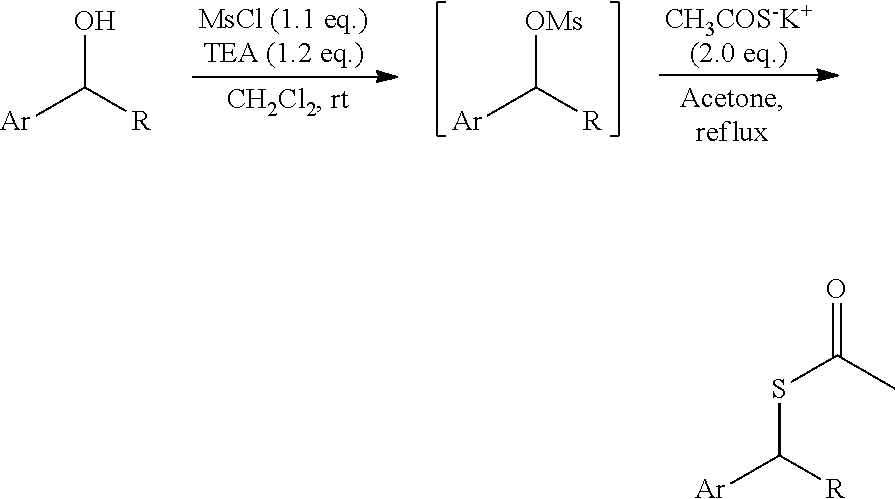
[Ar]C([R])[OMs].[CH3COS-K+(2.0 eq.)].[Ar]C([R])O.S(C(C)=O)C([Ar])[R]
